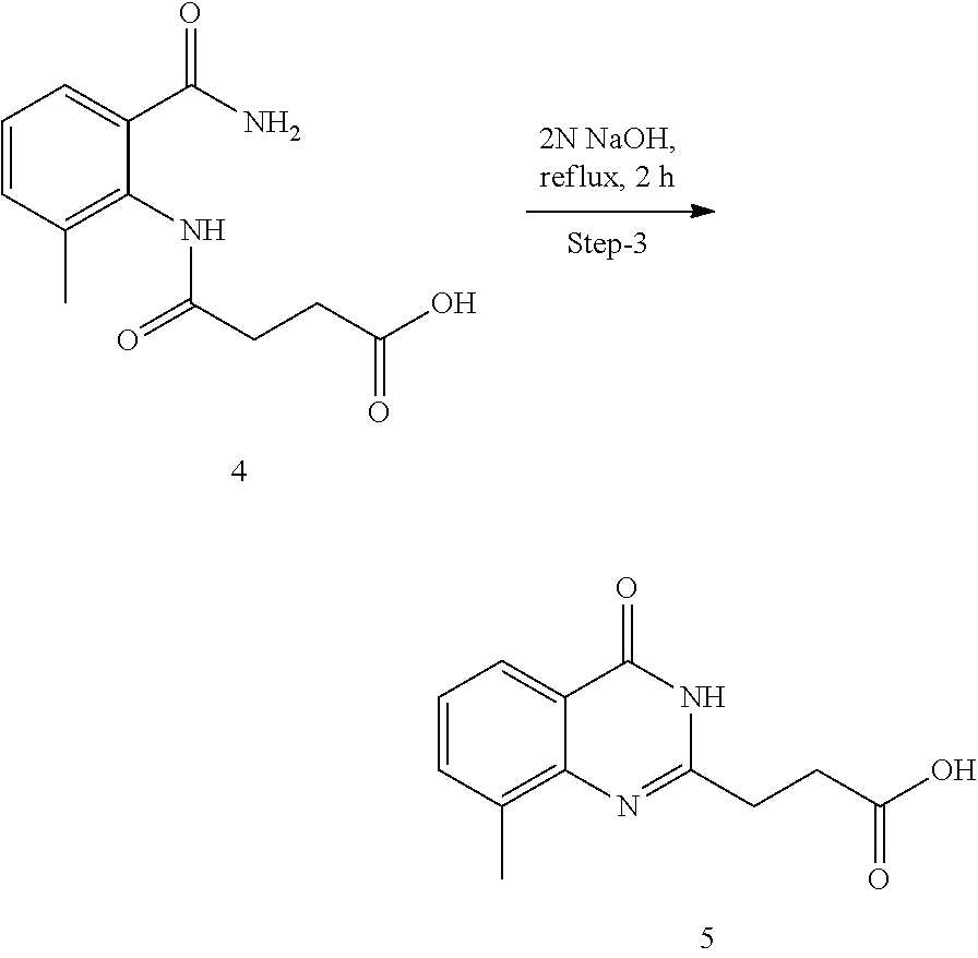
C1=CC(C)=C2C(=C1)C(=O)NC(CCC(O)=O)=N2.C1=CC(C)=C(NC(CCC(O)=O)=O)C(C(=O)N)=C1
